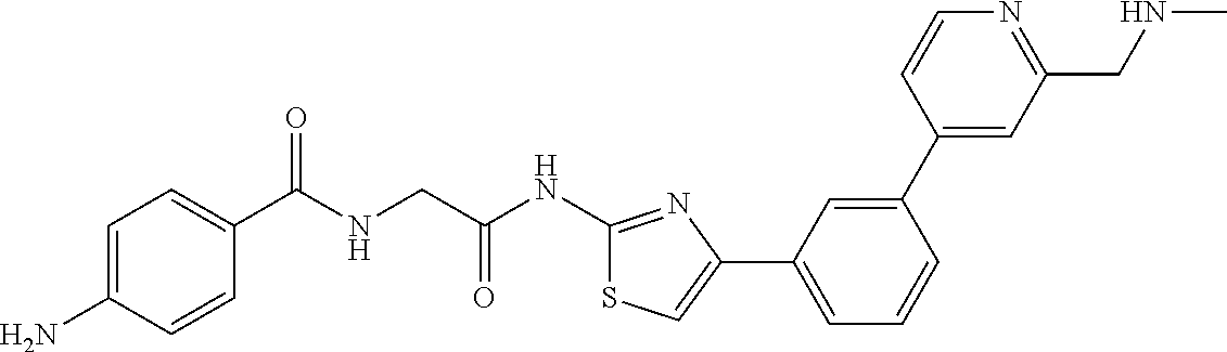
C1=C(N)C=CC(C(NCC(NC2=NC(C3=CC=CC(C4=CC(CNC)=NC=C4)=C3)=CS2)=O)=O)=C1
